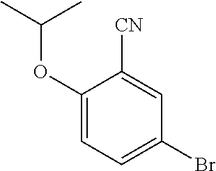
C1(OC(C)C)=CC=C(Br)C=C1[CN]
